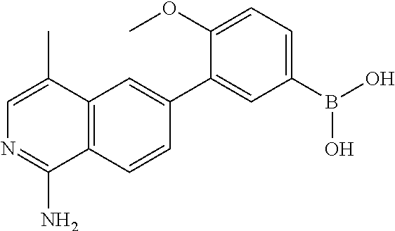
C12=C(C=CC(C3=CC(B(O)O)=CC=C3OC)=C1)C(N)=NC=C2C
